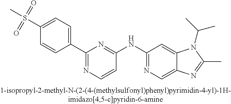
CC1=NC2=CN=C(NC3=NC(C4=CC=C(S(C)(=O)=O)C=C4)=NC=C3)C=C2N1C(C)C
